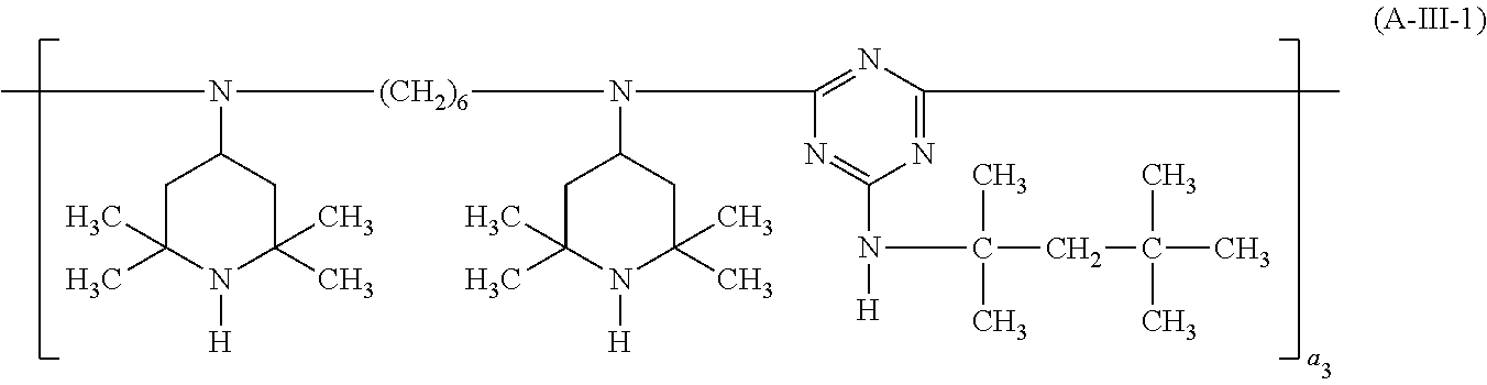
CN(C1CC(C)(C)N([H])C(C)(C)C1)[(CH2)6]N(C1CC(C)(C)N([H])C(C)(C)C1)C1=NC(C)=NC(N(C(CC(C)(C)C)(C)C)[H])=N1
